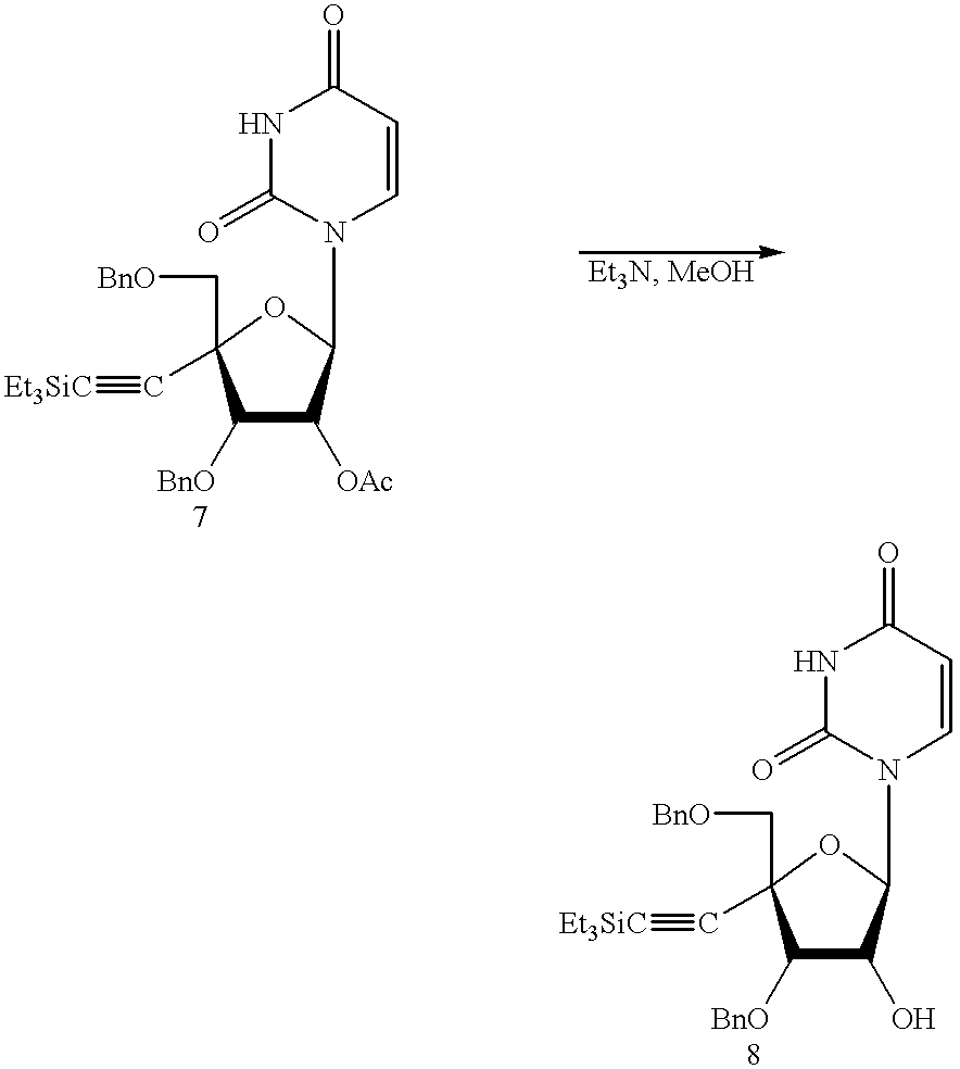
C1([BnO])C([OAc])C(N2C=CC(=O)NC2=O)OC1(C[BnO])C#[Et3SiC].C1([BnO])C(C[BnO])(C#[Et3SiC])OC(N2C=CC(=O)NC2=O)C1O
